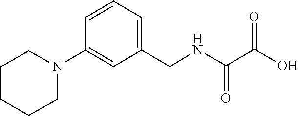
N1(C2=CC(CNC(=O)C(=O)O)=CC=C2)CCCCC1
